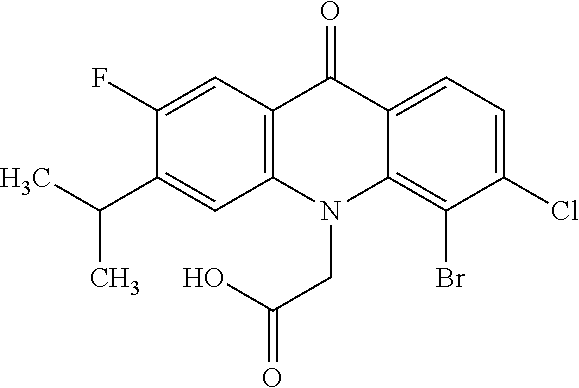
C12=C(N(CC(O)=O)C3=C(Br)C(Cl)=CC=C3C1=O)C=C(C(C)C)C(F)=C2
